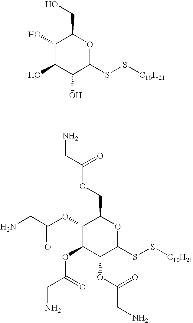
C1(O)C(O)C(O)C(SS[C10H21])OC1CO.C1(OC(CN)=O)C(OC(CN)=O)C(OC(CN)=O)C(SS[C10H21])OC1COC(=O)CN
